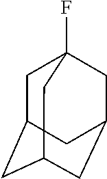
C1C2CC3CC(CC1(F)C3)C2
